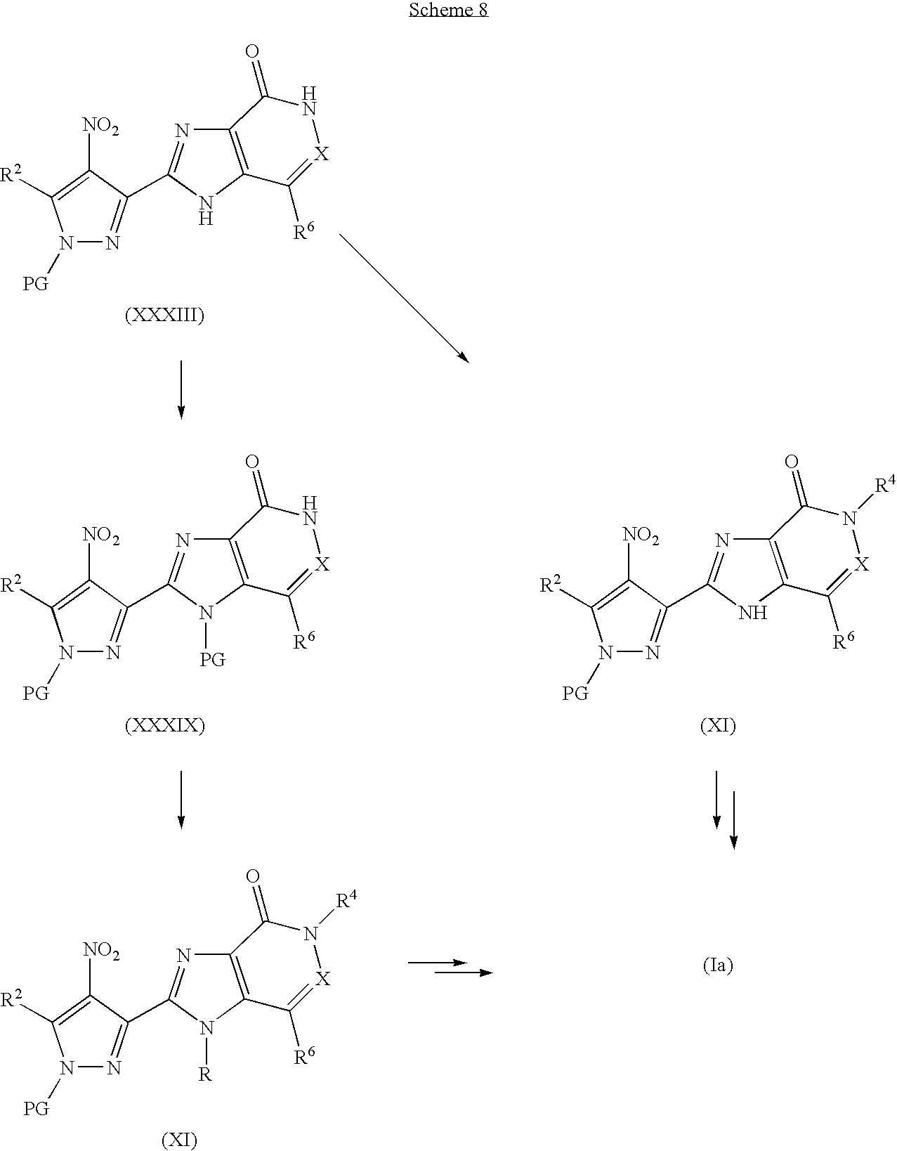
N1([PG])N=C(C2=NC3=C(C([R6])=[X]NC3=O)N2)C([NO2])=C1[R2].N1([PG])N=C(C2=NC3=C(C([R6])=[X]NC3=O)N2[PG])C([NO2])=C1[R2].N1([PG])N=C(C2=NC3=C(C([R6])=[X]N([R4])C3=O)N2)C([NO2])=C1[R2].N1([PG])N=C(C2=NC3=C(C([R6])=[X]N([R4])C3=O)N2[R])C([NO2])=C1[R2]
